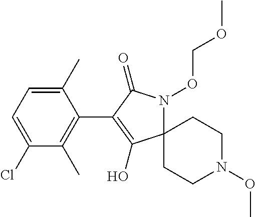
C1(C)=CC=C(Cl)C(C)=C1C1=C(O)C2(N(OCOC)C1=O)CCN(OC)CC2
